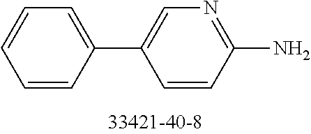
C1=CC(N)=NC=C1C1=CC=CC=C1
